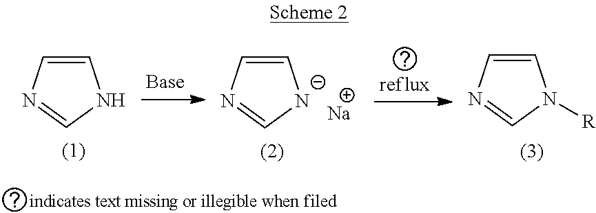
C1=CN=CN1.C1=CN=C[N-]1.[Na].C1=CN=CN1[R]
